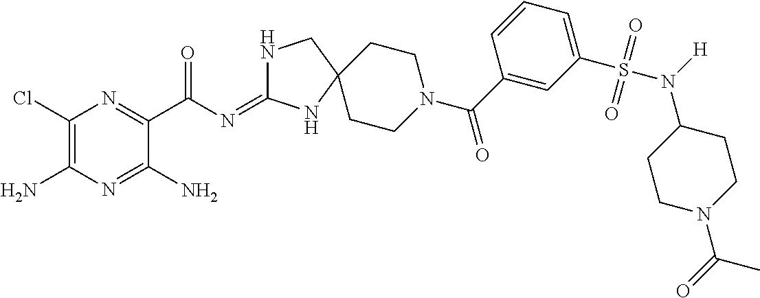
C1(Cl)=C(N)N=C(N)C(C(N=C2NCC3(N2)CCN(C(=O)C2=CC(S(N(C4CCN(C(C)=O)CC4)[H])(=O)=O)=CC=C2)CC3)=O)=N1
